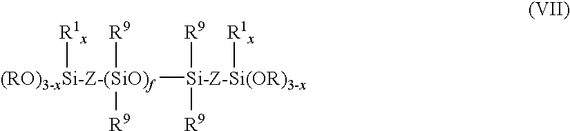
[(RO)3-xSi-Z-(SiO)f]([Si-Z-Si(OR)3-x]([R9])([R1x])[R9])([R9])([R1x])[R9]
